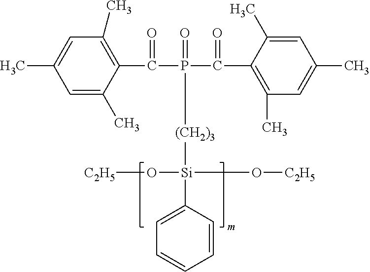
C1=C(C)C(C(=O)P(=O)(C(=O)C2=C(C)C=C(C)C=C2C)[(CH2)3][Si](O[C2H5])(O[C2H5])C2=CC=CC=C2)=C(C)C=C1C
